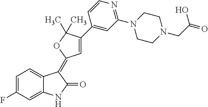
C1=C(F)C=C2C(=C1)C(=C1C=C(C3=CC(N4CCN(CC(=O)O)CC4)=NC=C3)C(C)(C)O1)C(=O)N2
